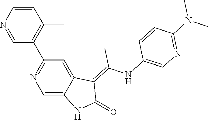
C1=CN=CC(C2=NC=C3C(=C2)C(=C(NC2=CN=C(N(C)C)C=C2)C)C(=O)N3)=C1C
